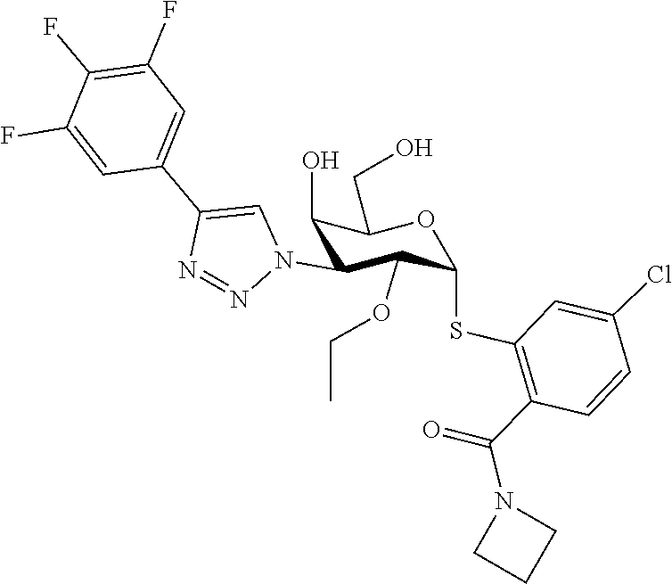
C1CN(C(=O)C2=C(SC3C(OCC)C(N4C=C(C5=CC(F)=C(F)C(F)=C5)N=N4)C(O)C(CO)O3)C=C(Cl)C=C2)C1
